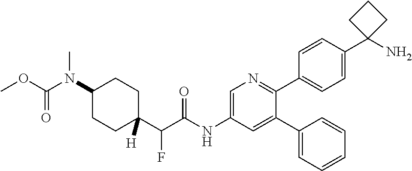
C1=CC(C2(N)CCC2)=CC=C1C1=NC=C(NC(C(C2([H])CCC(N(C(OC)=O)C)CC2)F)=O)C=C1C1=CC=CC=C1
